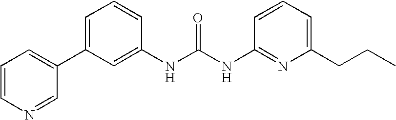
C1(NC(NC2=NC(CCC)=CC=C2)=O)=CC(C2=CC=CN=C2)=CC=C1
